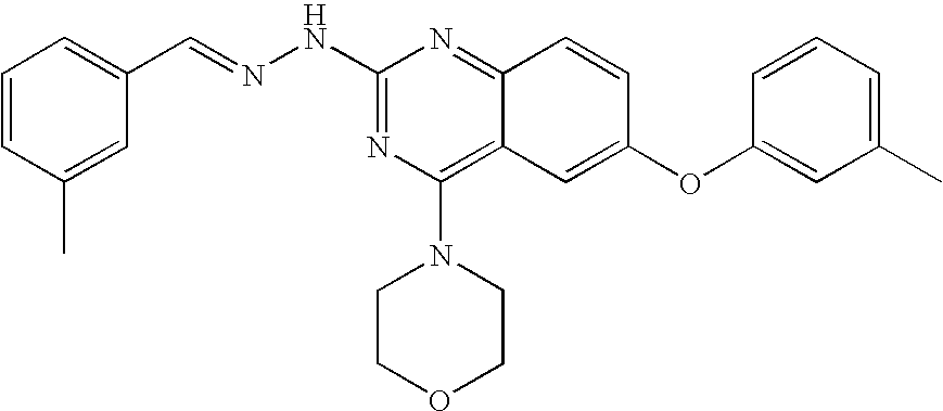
C1(NN=CC2=CC=CC(C)=C2)=NC(N2CCOCC2)=C2C(=N1)C=CC(OC1=CC(C)=CC=C1)=C2
